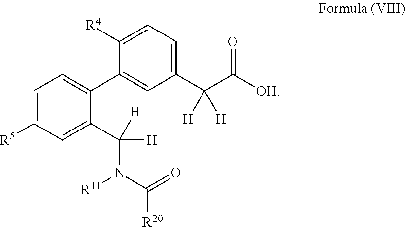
C1=C([R5])C=C(C([H])([H])N([R11])C(=O)[R20])C(C2=CC(C(C([OH])=O)([H])[H])=CC=C2[R4])=C1
